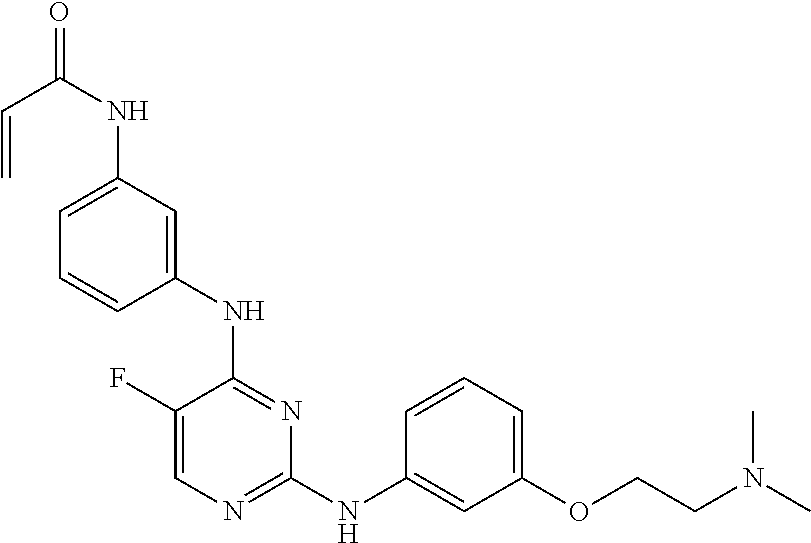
N(C1=NC=C(F)C(NC2=CC(NC(=O)C=C)=CC=C2)=N1)C1=CC(OCCN(C)C)=CC=C1
